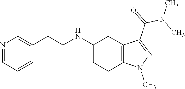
C1(NCCC2=CN=CC=C2)CCC2=C(C1)C(C(N(C)C)=O)=NN2C
